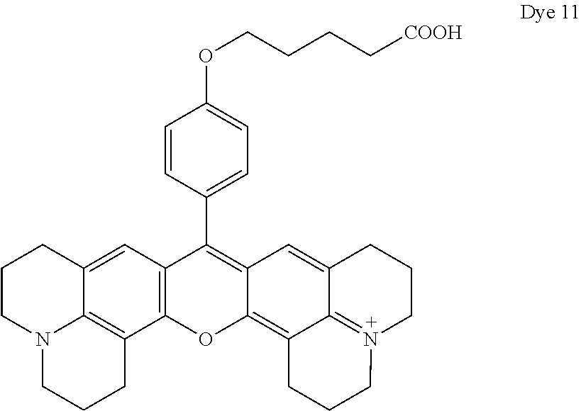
C1=CC(C2=C3C(=C4C5=N(CCCC5=C3)CCC4)OC3=C2C=C2C4=C3CCCN4CCC2)=CC=C1OCCCC[COOH]
